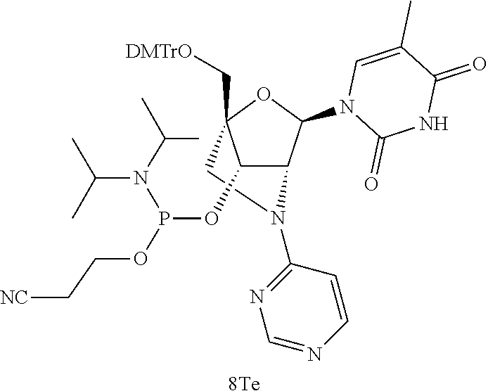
[8Te].C1N(C2=NC=NC=C2)C2C(OP(N(C(C)C)C(C)C)OCC[NC])C1(C[DMTrO])OC2N1C(=O)NC(=O)C(C)=C1
